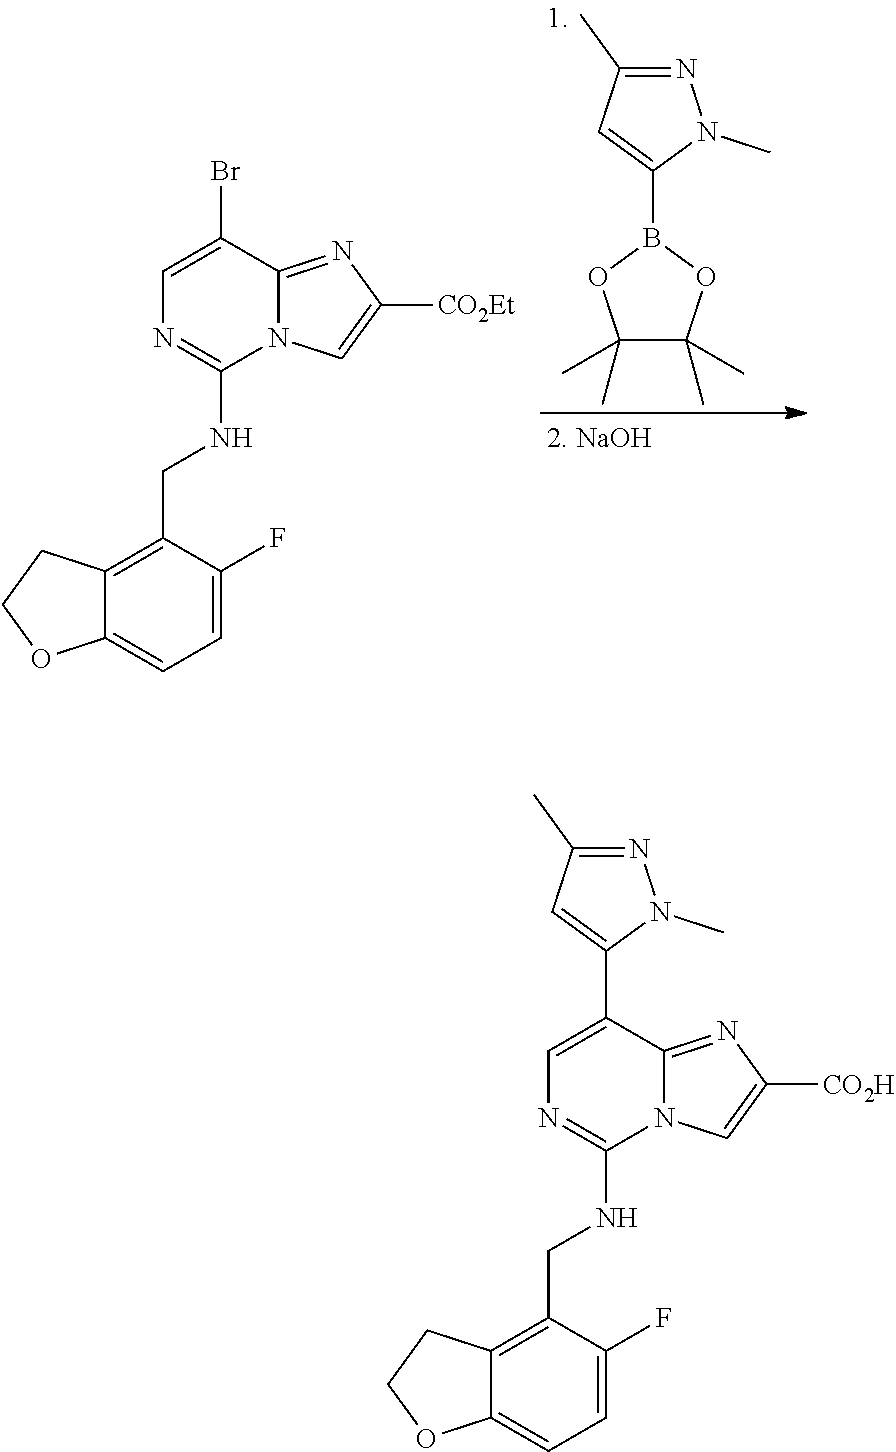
C1=C(Br)C2=NC([CO2Et])=CN2C(NCC2=C3C(=CC=C2F)OCC3)=N1.C1(B2OC(C)(C)C(C)(C)O2)=CC(C)=NN1C.C1=C(C2=CC(C)=NN2C)C2=NC([CO2H])=CN2C(NCC2=C3C(=CC=C2F)OCC3)=N1
